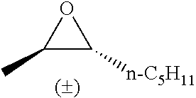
O1C(C)C1[n-C5H11]
